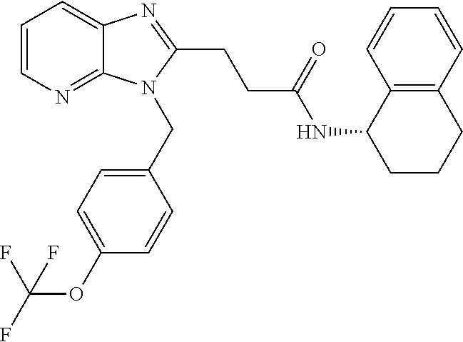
C1=CN=C2C(=C1)N=C(CCC(NC1CCCC3=C1C=CC=C3)=O)N2CC1=CC=C(OC(F)(F)F)C=C1
